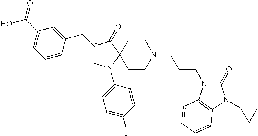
N1(CC2=CC(C(O)=O)=CC=C2)CN(C2=CC=C(F)C=C2)C2(C1=O)CCN(CCCN1C(=O)N(C3CC3)C3=C1C=CC=C3)CC2
